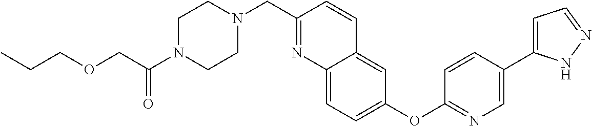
O(CC(N1CCN(CC2=NC3=CC=C(OC4=NC=C(C5=CC=NN5)C=C4)C=C3C=C2)CC1)=O)CCC
